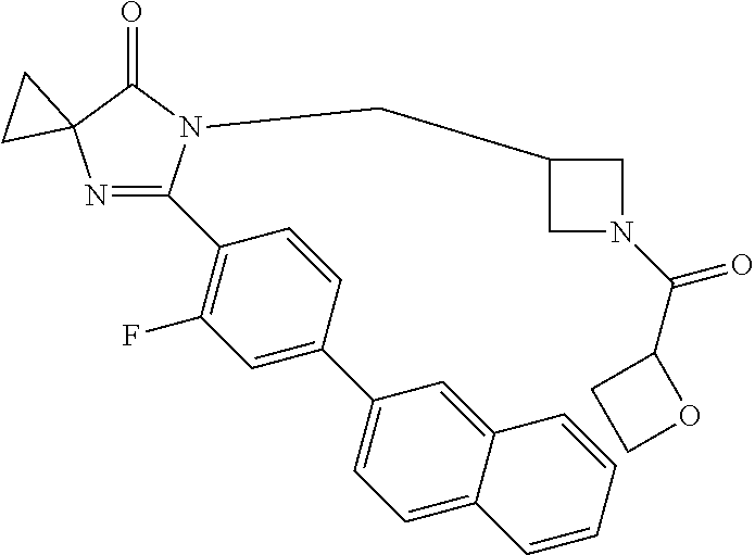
N1=C(C2=C(F)C=C(C3=CC=C4C(=C3)C=CC=C4)C=C2)N(CC2CN(C(C3CCO3)=O)C2)C(=O)C12CC2
